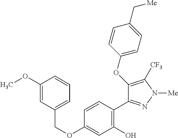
C(OC1=CC(O)=C(C2=NN([Me])C([CF3])=C2OC2=CC=C(C[Me])C=C2)C=C1)C1=CC=CC(OC)=C1
